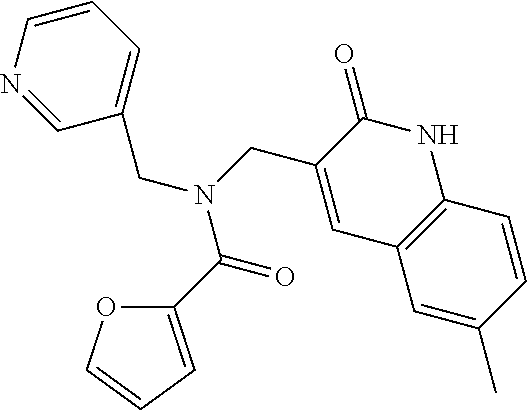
C1(CN(C(C2=CC=CO2)=O)CC2=CC3=C(NC2=O)C=CC(C)=C3)=CC=CN=C1
